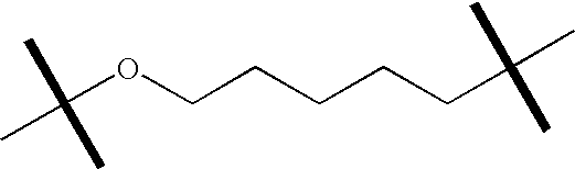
C(OCCCCCC(C)(C)C)(C)(C)C
